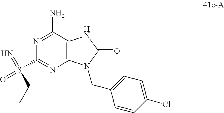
N1=C(N)C2=C(N=C1S(=O)(=N)CC)N(CC1=CC=C(Cl)C=C1)C(=O)N2
